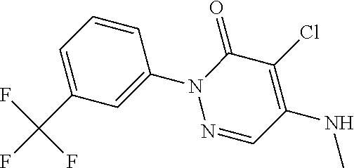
C1=CC=C(C(F)(F)F)C=C1N1N=CC(NC)=C(Cl)C1=O
